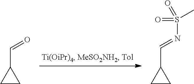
C1CC1C=O.C1CC1C=NS(=O)(=O)C
